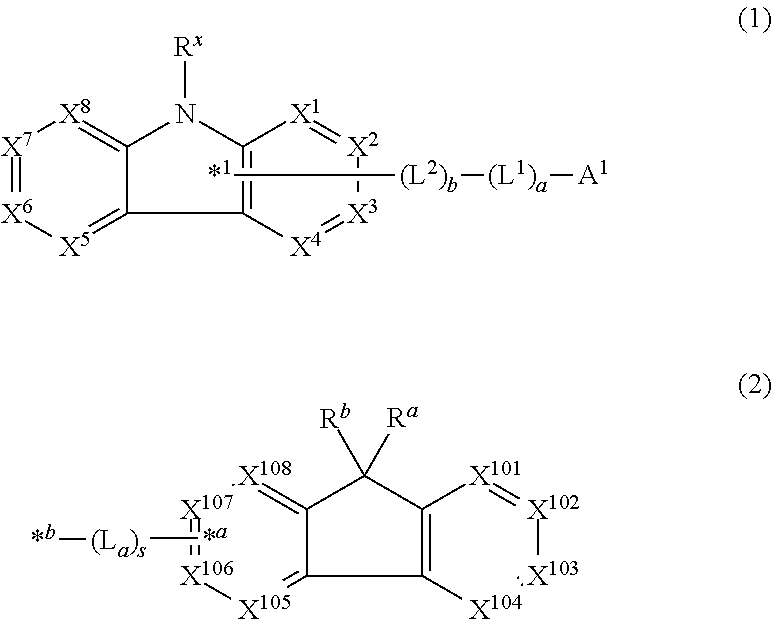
[X7]1=[X6][X5]=C2C(=[X8]1)N([Rx])C1=C2[X4]=[X3][X2]=[X1]1.[*1][(L2)b][(L1)a][A1].[X107]1=[X106][X105]=C2C(=[X108]1)C([Rb])([Ra])C1=C2[X104]=[X103][X102]=[X101]1.[*a][(La)s][*b]
